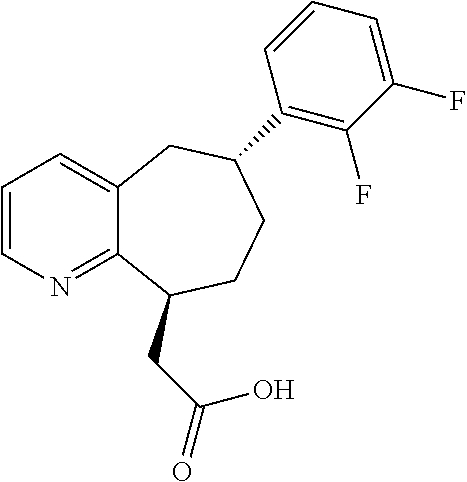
C1=CN=C2C(=C1)CC(C1=C(F)C(F)=CC=C1)CCC2CC(O)=O
